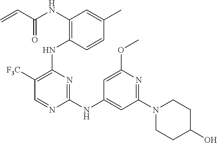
N(C1=C(NC2=C([F3C])C=NC(NC3=CC(N4CCC(O)CC4)=NC(OC)=C3)=N2)C=CC(C)=C1)C(C=C)=O
